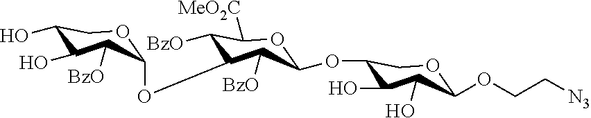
C1(OC2C([BzO])C([MeO2C])OC(OC3C(O)C(O)C(OCC[N3])OC3)C2[BzO])OCC(O)C(O)C1[BzO]
